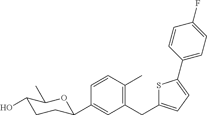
C1=CC(C)=C(CC2=CC=C(C3=CC=C(F)C=C3)S2)C=C1C1CCC(O)C(C)O1
